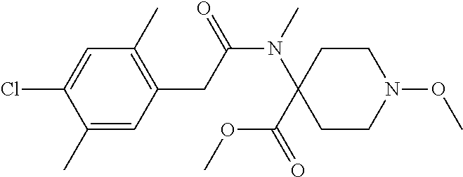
C1(C)=CC(CC(N(C2(C(=O)OC)CCN(OC)CC2)C)=O)=C(C)C=C1Cl
